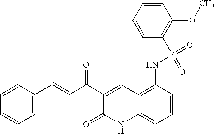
C1(C(C=CC2=CC=CC=C2)=O)=CC2=C(NS(=O)(=O)C3=C(OC)C=CC=C3)C=CC=C2NC1=O
